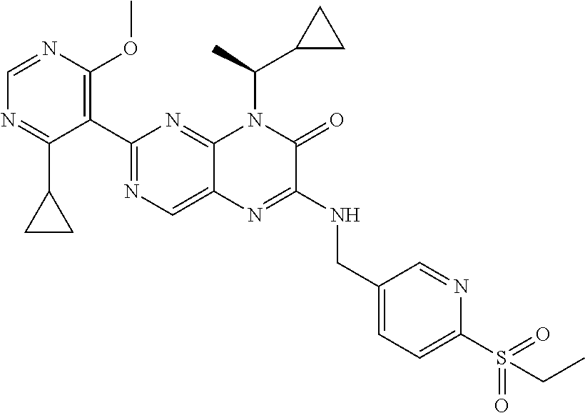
C1(C2=NC=C3C(=N2)N(C(C2CC2)C)C(=O)C(NCC2=CC=C(S(=O)(=O)CC)N=C2)=N3)=C(OC)N=CN=C1C1CC1
